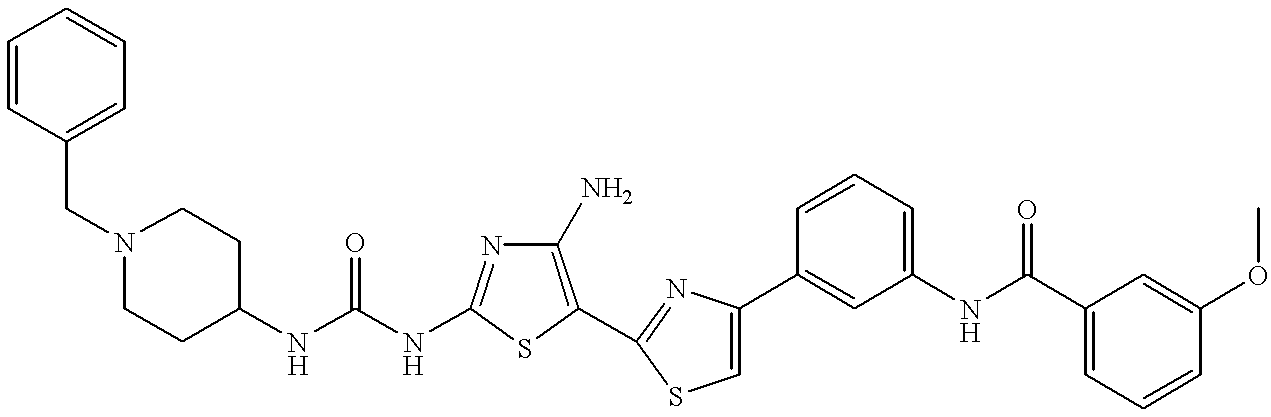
C(NC1=NC(N)=C(C2=NC(C3=CC(NC(C4=CC=CC(OC)=C4)=O)=CC=C3)=CS2)S1)(NC1CCN(CC2=CC=CC=C2)CC1)=O
